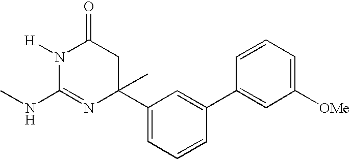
N1([H])C(NC)=NC(C2=CC=CC(C3=CC([OMe])=CC=C3)=C2)(C)CC1=O
